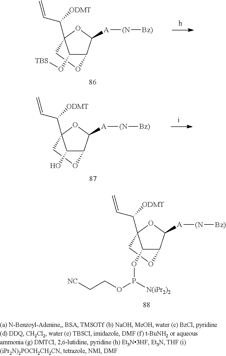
C12C([A][(N][Bz)])OC(C([ODMT])C=C)(CO1)C2O[TBS].C12C([A][(N][Bz)])OC(C([ODMT])C=C)(CO1)C2O.C12C([A][(N][Bz)])OC(C([ODMT])C=C)(CO1)C2OP(OCC[NC])[N(iPr2)2]
